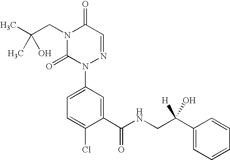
CC(CN1C(=O)N(C2=CC=C(Cl)C(C(=O)NCC(C3=CC=CC=C3)(O)[H])=C2)N=CC1=O)(C)O
